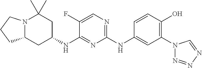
N12C(CC(NC3=NC(NC4=CC(N5N=NN=C5)=C(O)C=C4)=NC=C3F)CC1(C)C)CCC2
